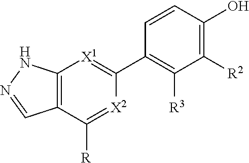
C1([R2])=C(O)C=CC(C2=[X1]C3=C(C([R])=[X2]2)C=NN3)=C1[R3]
